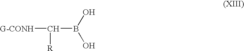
C(B(O)O)([G-CONH])[R]
